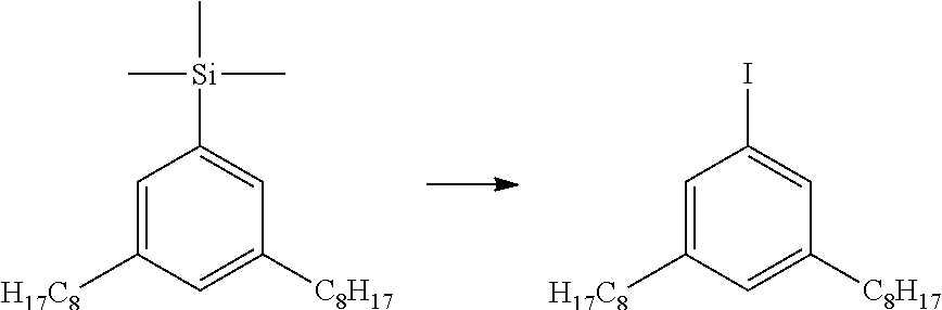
C1=C([H17C8])C=C([C8H17])C=C1I.C1=C([H17C8])C=C([C8H17])C=C1[Si](C)(C)C
